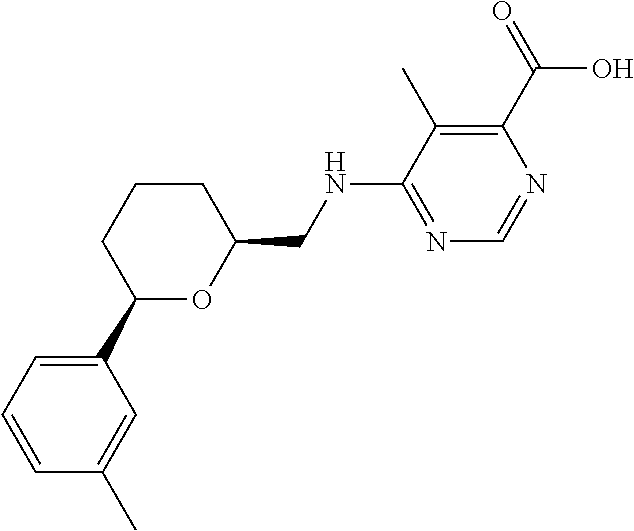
C1=CC(C)=CC(C2CCCC(CNC3=NC=NC(C(=O)O)=C3C)O2)=C1
